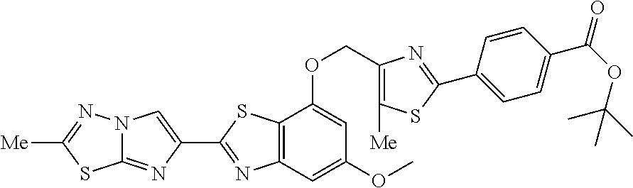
N12C(=NC(C3=NC4=C(S3)C(OCC3=C([Me])SC(C5=CC=C(C(=O)OC(C)(C)C)C=C5)=N3)=CC(OC)=C4)=C1)SC([Me])=N2
